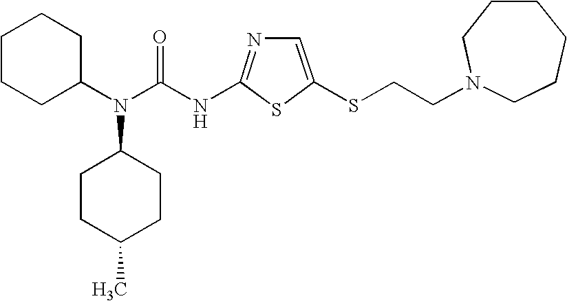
C1=C(SCCN2CCCCCC2)SC(NC(N(C2CCC(C)CC2)C2CCCCC2)=O)=N1
